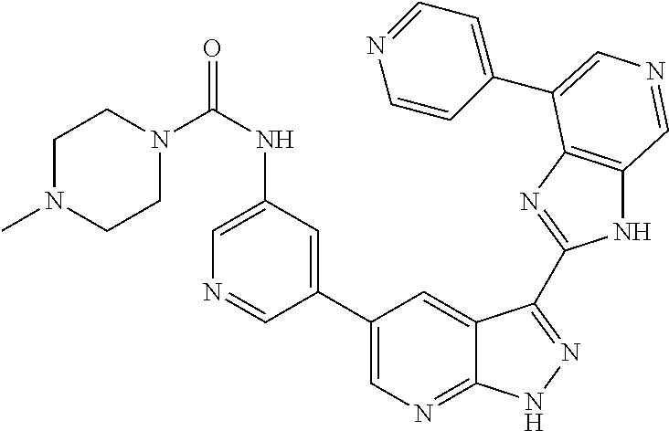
C1(C2=CN=C3C(=C2)C(C2=NC4=C(N2)C=NC=C4C2=CC=NC=C2)=NN3)=CC(NC(=O)N2CCN(C)CC2)=CN=C1
